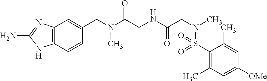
C1(S(N(CC(NCC(N(CC2=CC3=C(C=C2)NC(N)=N3)C)=O)=O)C)(=O)=O)=C(C)C=C([OMe])C=C1C
